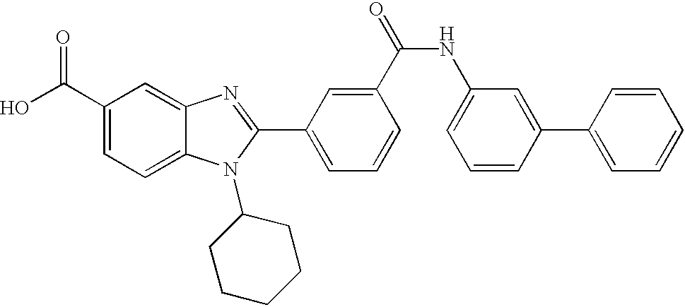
OC(C1=CC=C2C(=C1)N=C(C1=CC=CC(C(=O)NC3=CC=CC(C4=CC=CC=C4)=C3)=C1)N2C1CCCCC1)=O
